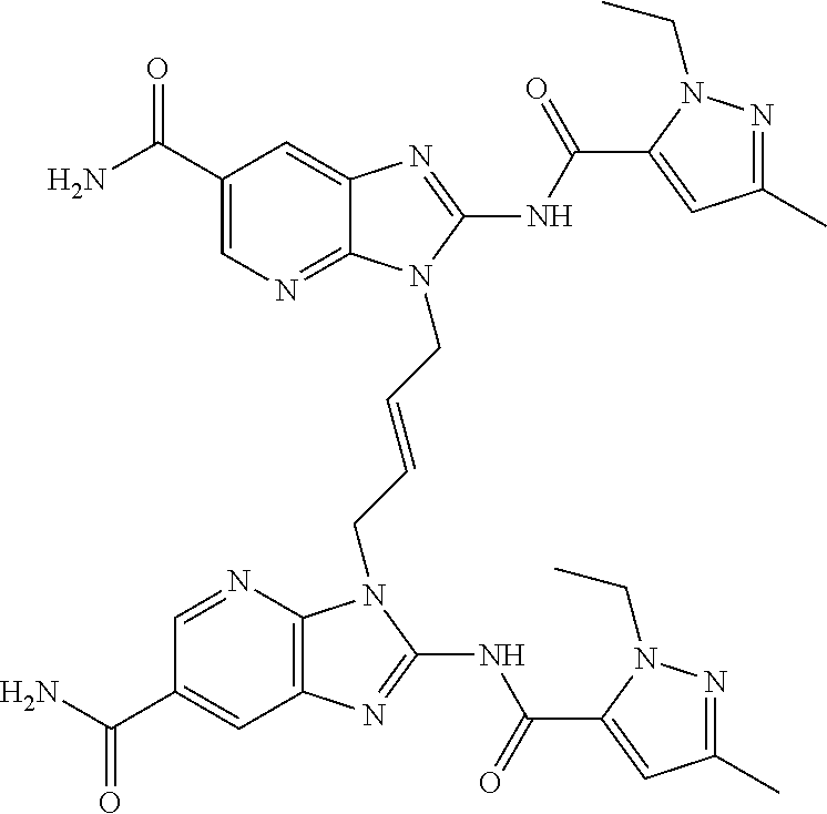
C1(C(N)=O)=CN=C2C(=C1)N=C(NC(=O)C1=CC(C)=NN1CC)N2CC=CCN1C2=C(C=C(C(N)=O)C=N2)N=C1NC(=O)C1=CC(C)=NN1CC
